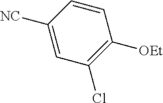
C1([NC])=CC(Cl)=C([OEt])C=C1
